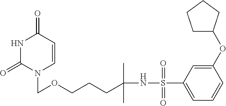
N1C(=O)N(COCCCC(NS(C2=CC=CC(OC3CCCC3)=C2)(=O)=O)(C)C)C=CC1=O
